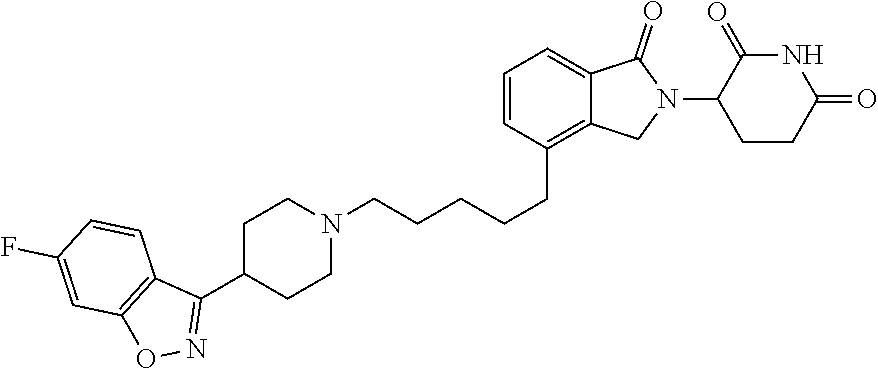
C1=CC(CCCCCN2CCC(C3=NOC4=C3C=CC(F)=C4)CC2)=C2C(=C1)C(=O)N(C1CCC(=O)NC1=O)C2
